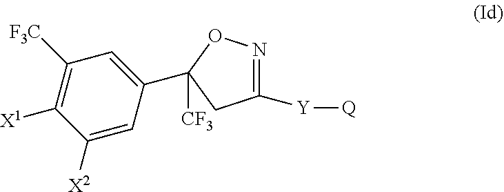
C1([X2])=CC(C2([CF3])ON=C([Y][Q])C2)=CC([F3C])=C1[X1]
